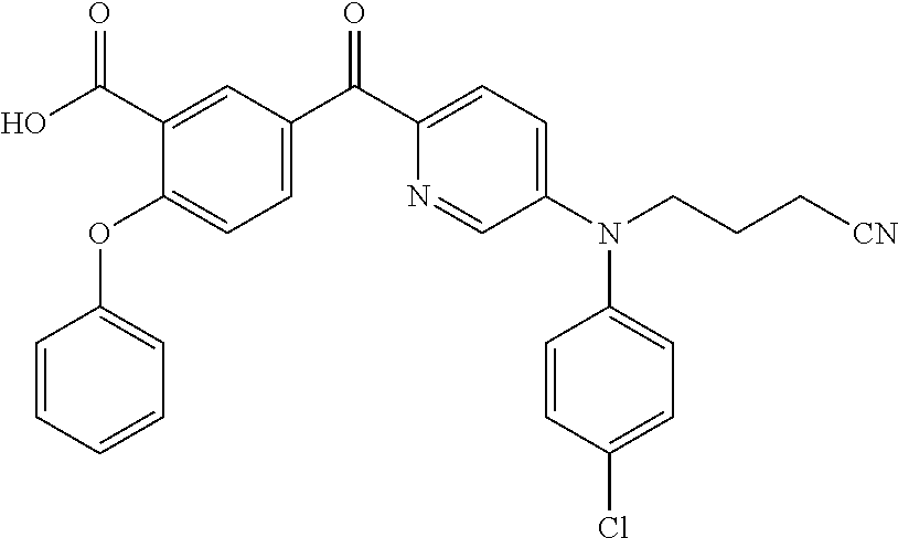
C1=CC=CC=C1OC1=CC=C(C(C2=CC=C(N(CCC[CN])C3=CC=C(Cl)C=C3)C=N2)=O)C=C1C(O)=O
